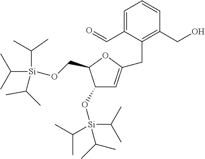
C1(O[Si](C(C)C)(C(C)C)C(C)C)C=C(CC2=C(CO)C=CC=C2C=O)OC1CO[Si](C(C)C)(C(C)C)C(C)C
